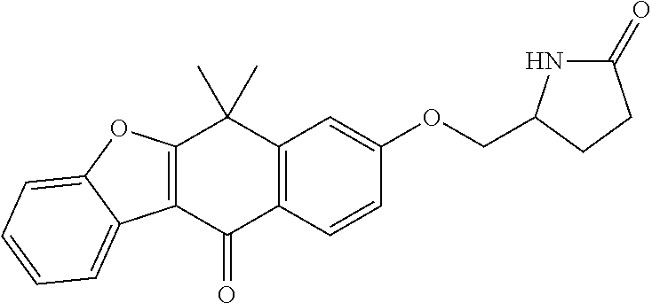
C12=C(C=CC(OCC3NC(=O)CC3)=C1)C(=O)C1=C(C2(C)C)OC2=CC=CC=C12
